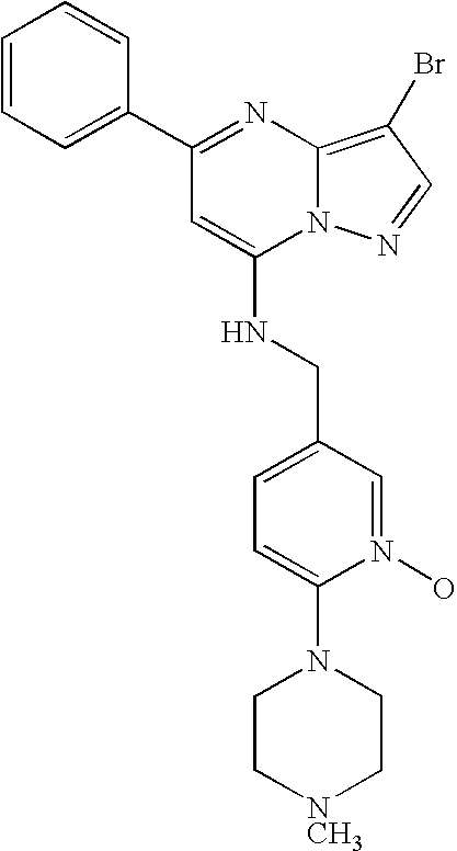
C1(C2=CC=CC=C2)=NC2=C(Br)C=NN2C(NCC2=CC=C(N3CC[NCH3]CC3)N(O)=C2)=C1
